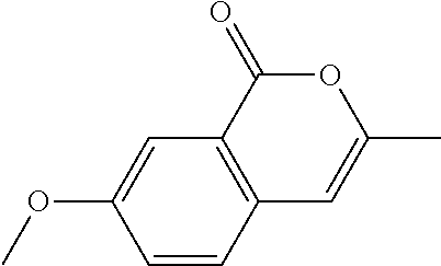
C1=CC2=C(C=C1OC)C(=O)OC(C)=C2
